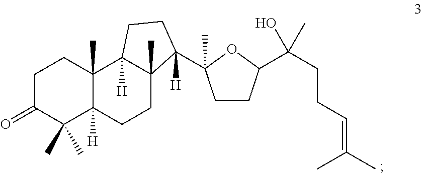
C1C(=O)C(C)(C)C2([H])C(C)(C1)C1([H])C(C)(CC2)C(C2(C)CCC(C(CCC=C(C)C)(O)C)O2)([H])CC1
